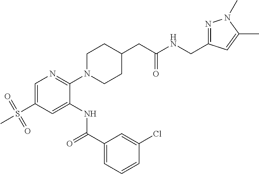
C1=C(S(=O)(=O)C)C=C(NC(C2=CC=CC(Cl)=C2)=O)C(N2CCC(CC(=O)NCC3=NN(C)C(C)=C3)CC2)=N1
